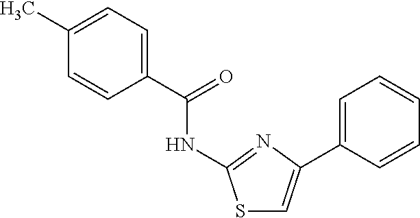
S1C=C(C2=CC=CC=C2)N=C1NC(C1=CC=C(C)C=C1)=O
